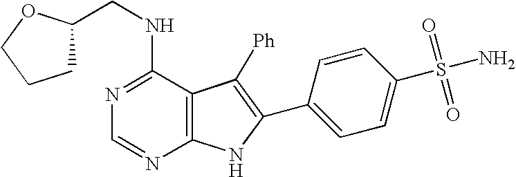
N1=C(NCC2CCCO2)C2=C(N=C1)NC(C1=CC=C(S(=O)(=O)N)C=C1)=C2[Ph]
